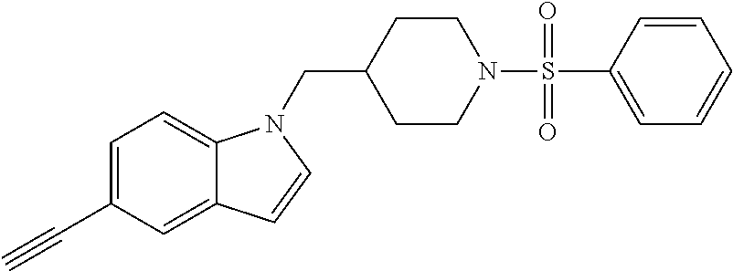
C1=C(C#C)C=C2C(=C1)N(CC1CCN(S(=O)(=O)C3=CC=CC=C3)CC1)C=C2
